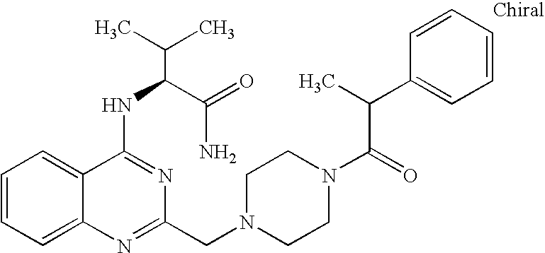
C1=CC=C2C(=C1)C(NC(C(N)=O)C(C)C)=NC(CN1CCN(C(C(C3=CC=CC=C3)C)=O)CC1)=N2
